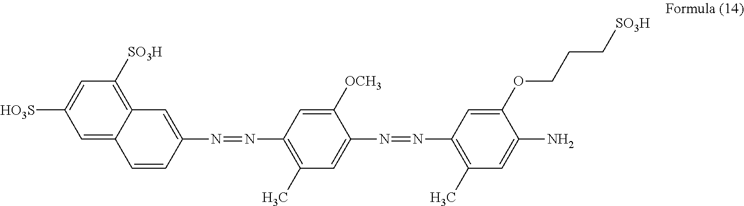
C1=C2C(=C([SO3H])C=C1[HO3S])C=C(N=NC1=C(C)C=C(N=NC3=C(C)C=C(N)C(OCCC[SO3H])=C3)C([OCH3])=C1)C=C2
